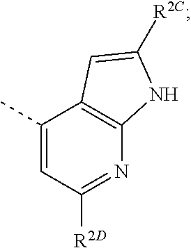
C1(C)=CC([R2D])=NC2=C1C=C([R2C])N2
